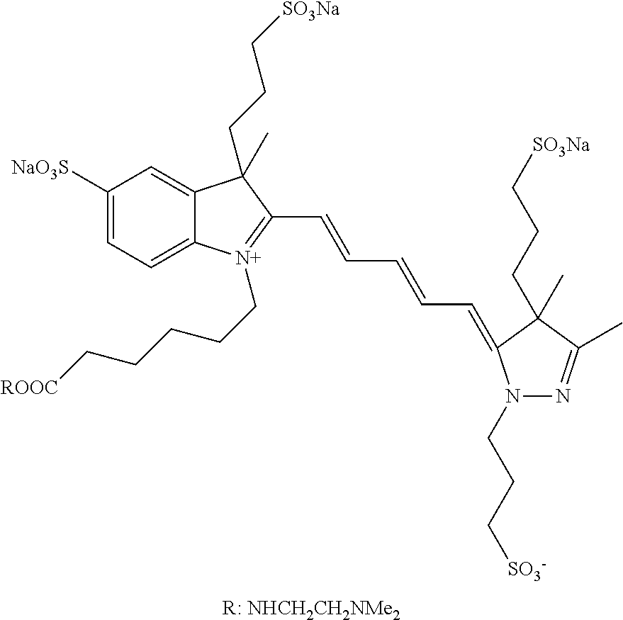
C1([NaO3S])=CC=C2C(=C1)C(C)(CCC[SO3Na])C(C=CC=CC=C1C(C)(CCC[SO3Na])C(C)=NN1CCC[SO3-])=[N+]2CCCCC[ROOC].[R: NHCH2CH2NMe2]
